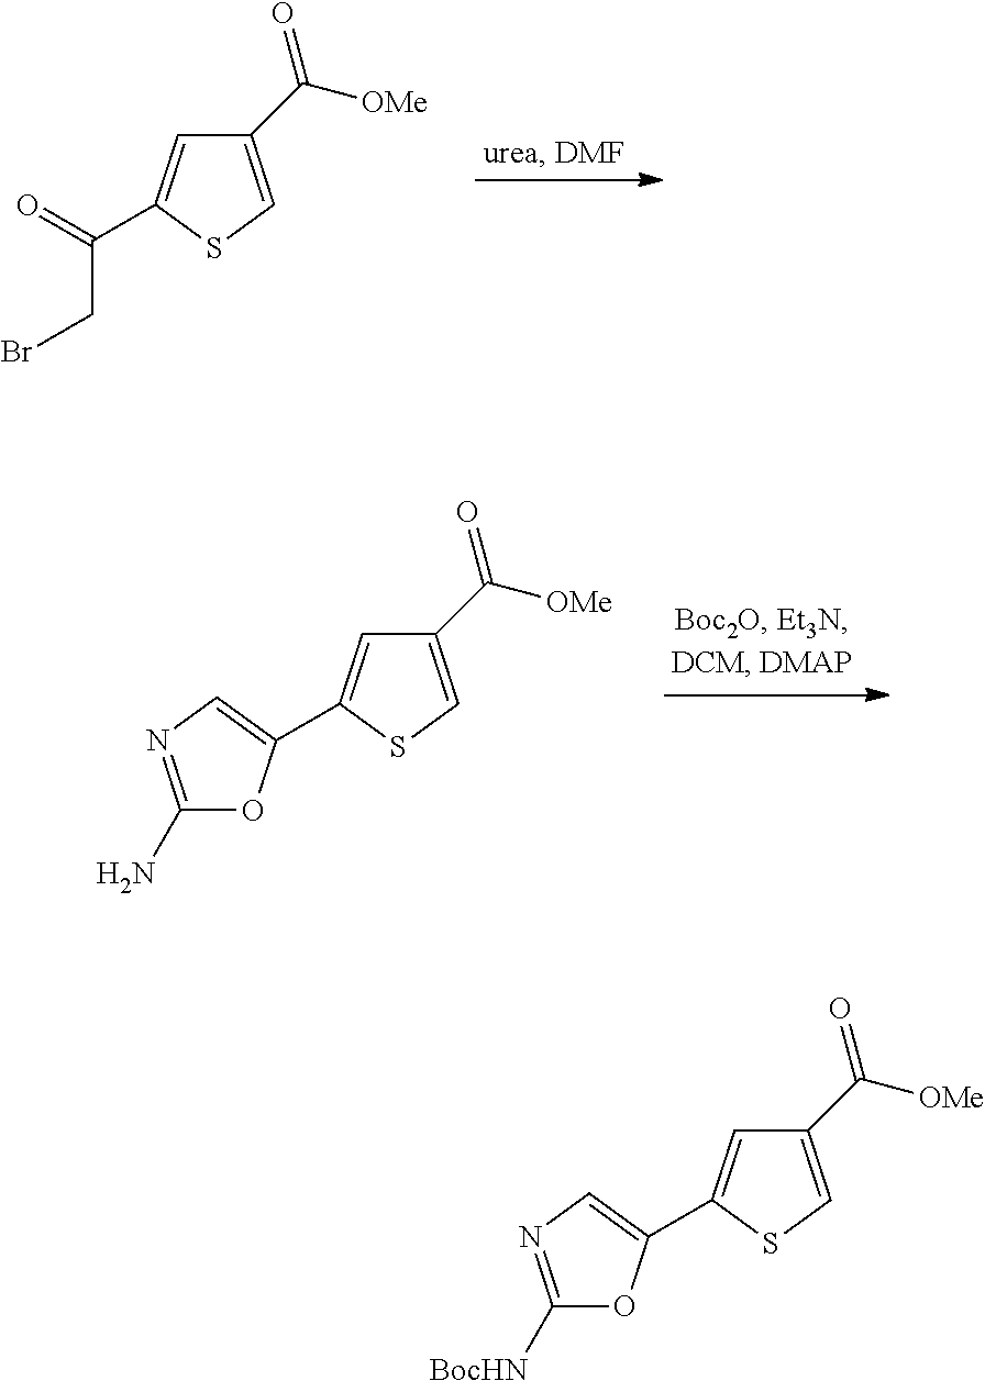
C1(C([OMe])=O)=CSC(C(=O)CBr)=C1.C1(C([OMe])=O)=CSC(C2=CN=C(N)O2)=C1.C1(C([OMe])=O)=CSC(C2=CN=C([BocHN])O2)=C1
